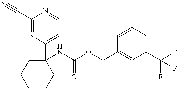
N(C(OCC1=CC(C(F)(F)F)=CC=C1)=O)C1(C2=CC=NC(C#N)=N2)CCCCC1
